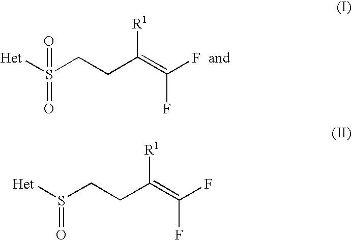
[Het]S(CCC(=C(F)F)[R1])(=O)=O.[Het]S(CCC(=C(F)F)[R1])=O
